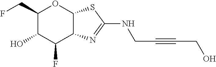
C1(CF)C(O)C(F)C2C(O1)SC(NCC#CCO)=N2
